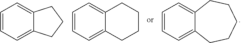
C1=CC=C2C(=C1)CCC2.C1=CC=C2C(=C1)CCCC2.C1=CC=C2C(=C1)CCCCC2
